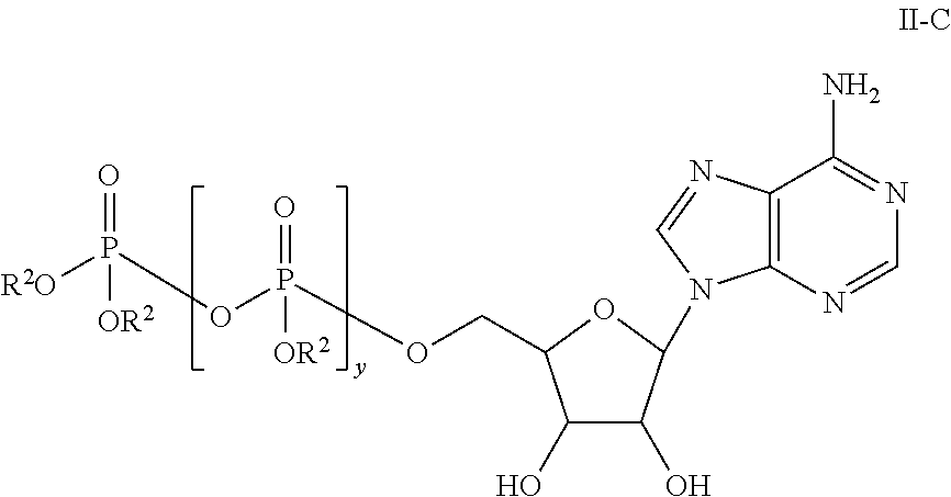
[R2O]P(OP(=O)([OR2])OCC1C(O)C(O)C(N2C3=C(N=C2)C(N)=NC=N3)O1)(=O)[OR2]
